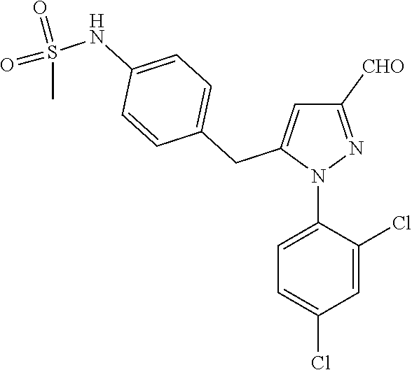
N1(C2=CC=C(Cl)C=C2Cl)N=C([CHO])C=C1CC1=CC=C(NS(C)(=O)=O)C=C1
